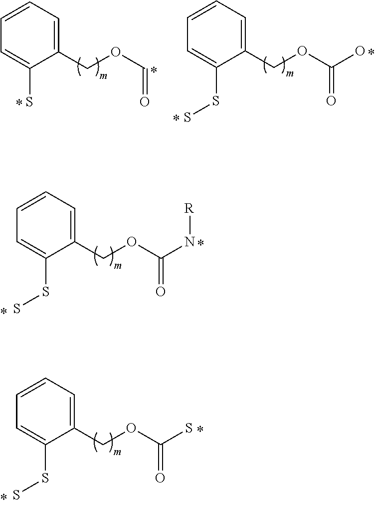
C(OC(=O)N[R])C1=CC=CC=C1SS.C(OC(=O)S)C1=CC=CC=C1SS.C1(COC=O)=CC=CC=C1S.C1(COC(=O)O)=CC=CC=C1SS
